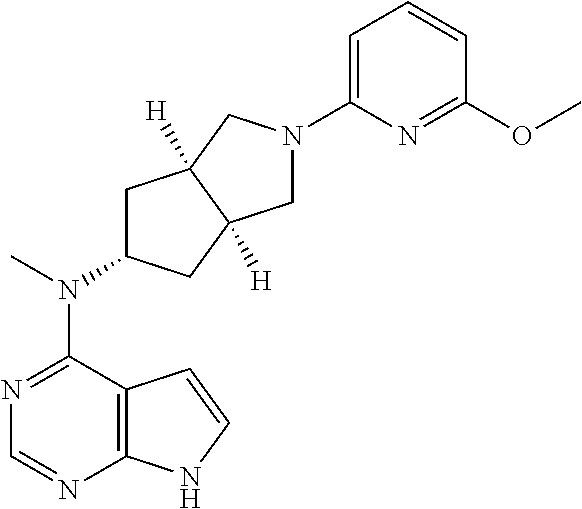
C12=C(N=CN=C1N(C)C1CC3([H])C([H])(C1)CN(C1=CC=CC(OC)=N1)C3)NC=C2
